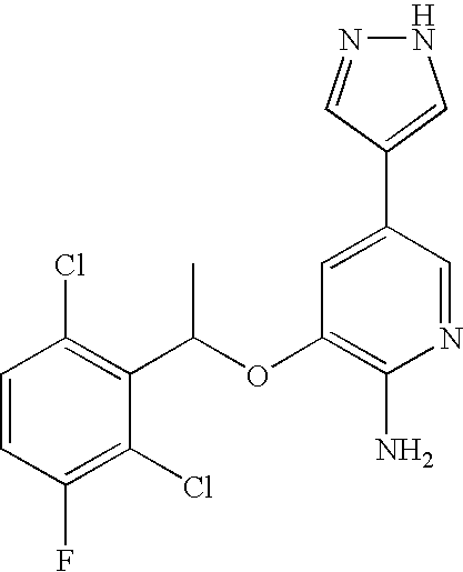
C1=CC(Cl)=C(C(OC2=C(N)N=CC(C3=CNN=C3)=C2)C)C(Cl)=C1F
